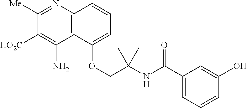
C1([Me])=NC2=C(C(N)=C1[HO2C])C(OCC(NC(C1=CC=CC(O)=C1)=O)(C)C)=CC=C2
